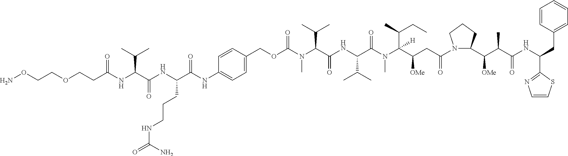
C(C(C(N(C(C(NC(C(N(C(OCC1=CC=C(NC(C(NC(C(NC(CCOCCON)=O)C(C)C)=O)CCCNC(=O)N)=O)C=C1)=O)C)C(C)C)=O)C(C)C)=O)C)(C(CC)C)[H])[OMe])C(N1C(C(C(C(NC(C2=NC=CS2)CC2=CC=CC=C2)=O)C)[OMe])CCC1)=O
